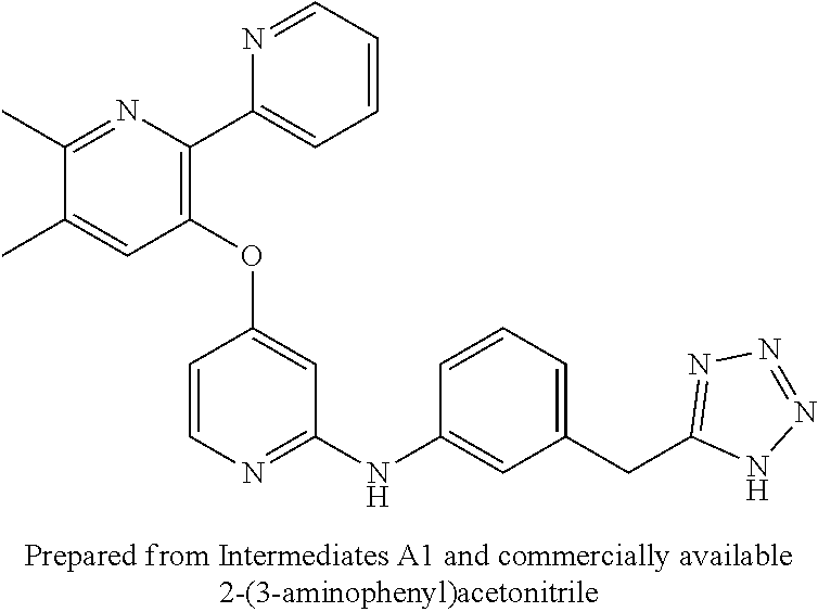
C1(OC2=CC(NC3=CC(CC4=NN=NN4)=CC=C3)=NC=C2)=C(C2=CC=CC=N2)N=C(C)C(C)=C1
